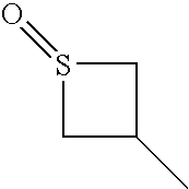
C1S(=O)CC1C
